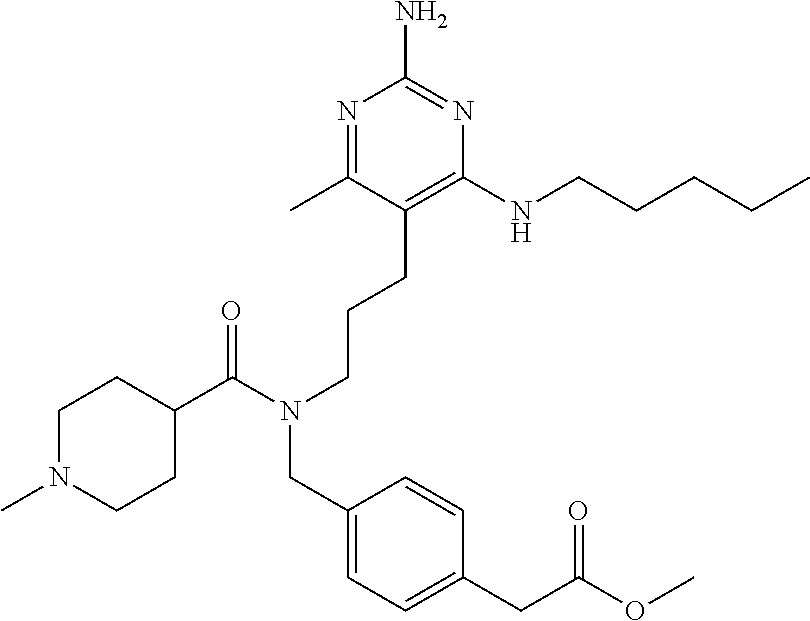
N1=C(C)C(CCCN(CC2=CC=C(CC(OC)=O)C=C2)C(C2CCN(C)CC2)=O)=C(NCCCCC)N=C1N
